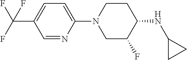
C1=NC(N2CC(F)C(NC3CC3)CC2)=CC=C1C(F)(F)F
